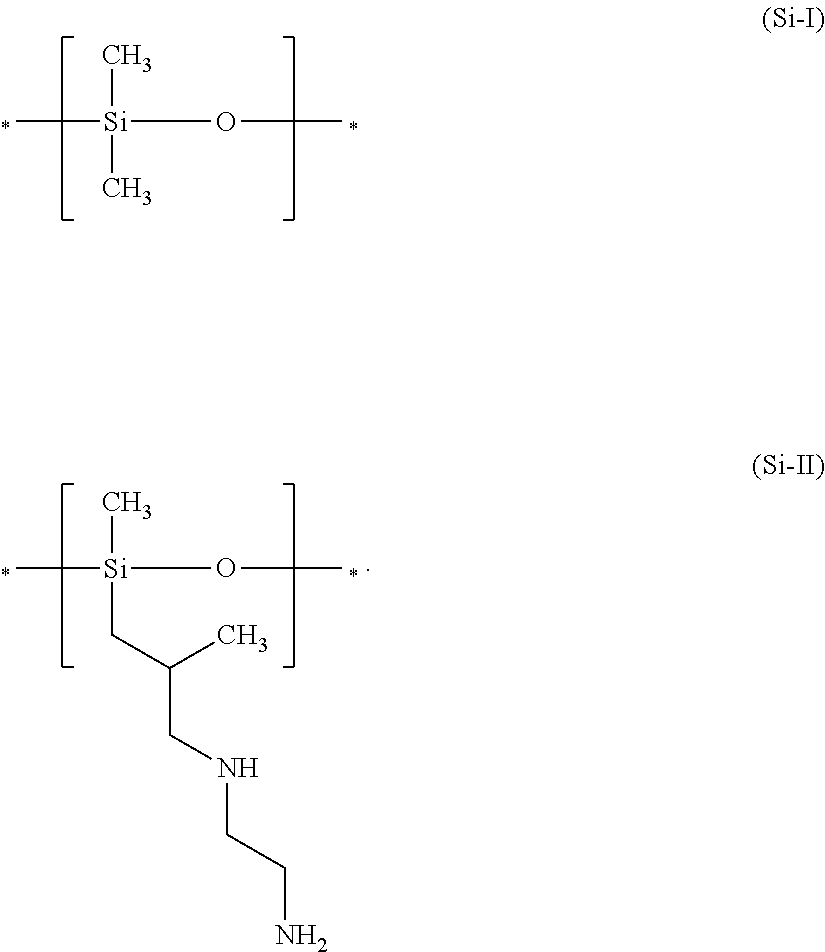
C[Si](OC)(C)C.C[Si](OC)(C)CC(CNCCN)C
